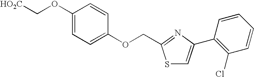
[HO2C]COC1=CC=C(OCC2=NC(C3=C(Cl)C=CC=C3)=CS2)C=C1
